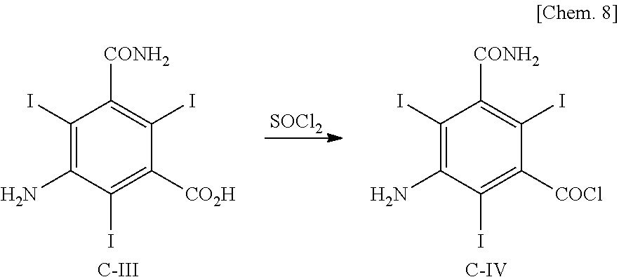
C1(I)=C(N)C(I)=C([CO2H])C(I)=C1[CONH2].[C-III].[SOCl2].C1(I)=C(N)C(I)=C([COCl])C(I)=C1[CONH2].[C-IV]
